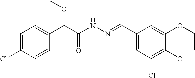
C1=C(Cl)C=CC(C(C(NN=CC2=CC(Cl)=C(OC)C(OCC)=C2)=O)OC)=C1
